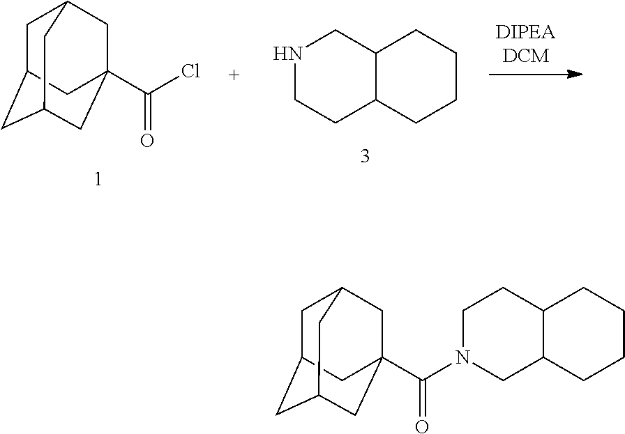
C1C2CC3CC(C(N4CC5C(CC4)CCCC5)=O)(CC1C3)C2.C1C2CC3CC(C(Cl)=O)(CC1C3)C2.N1CCC2C(C1)CCCC2
